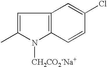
C1=C(C)N([CH2CO2-Na+])C2=C1C=C(Cl)C=C2
